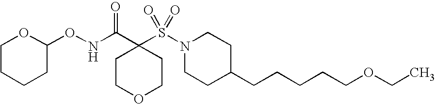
O(NC(C1(S(N2CCC(CCCCCOCC)CC2)(=O)=O)CCOCC1)=O)C1OCCCC1
